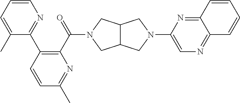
C12C(CN(C(C3=C(C4=NC=CC=C4C)C=CC(C)=N3)=O)C1)CN(C1=CN=C3C(=N1)C=CC=C3)C2
